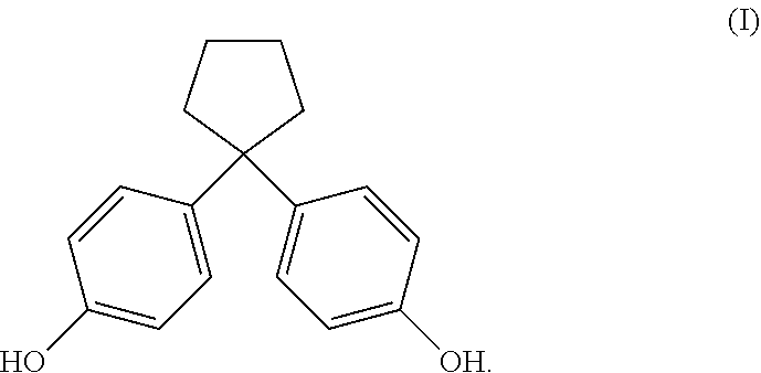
C1CCC(C2=CC=C(O)C=C2)(C2=CC=C([OH])C=C2)C1
